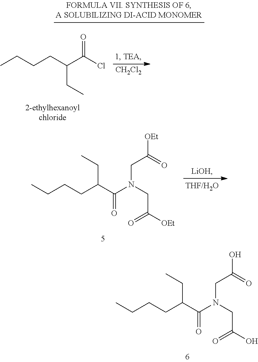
CCCCC(CC)C(=O)N(CC(=O)[OEt])CC(=O)[OEt].CCCCC(CC)C(=O)N(CC(=O)O)CC(=O)O.[CH2Cl2].CCCCC(CC)C(=O)Cl
